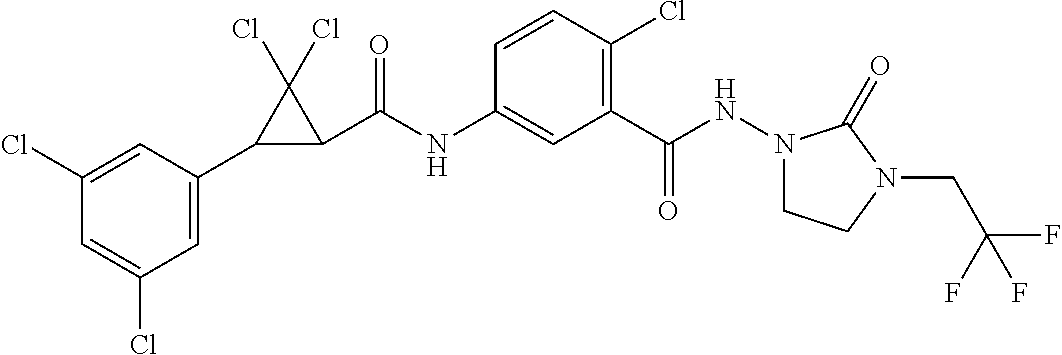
C1(Cl)=CC(C2C(C(NC3=CC(C(=O)NN4CCN(CC(F)(F)F)C4=O)=C(Cl)C=C3)=O)C2(Cl)Cl)=CC(Cl)=C1
